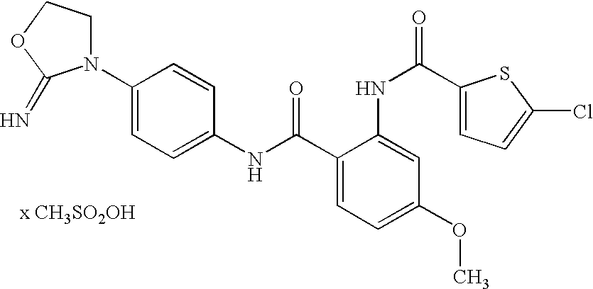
C1(NC(=O)C2=CC=C(OC)C=C2NC(C2=CC=C(Cl)S2)=O)=CC=C(N2CCOC2=N)C=C1.[x CH3SO2OH]
